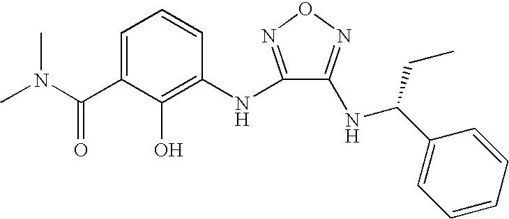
C1=C(C(N(C)C)=O)C(O)=C(NC2=NON=C2NC(C2=CC=CC=C2)CC)C=C1
